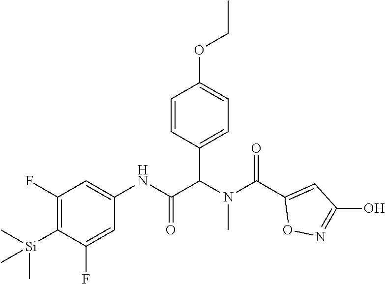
C1(F)=C([Si](C)(C)C)C(F)=CC(NC(C(N(C(C2=CC(O)=NO2)=O)C)C2=CC=C(OCC)C=C2)=O)=C1
